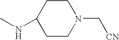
C1CC(NC)CCN1C[CN]
